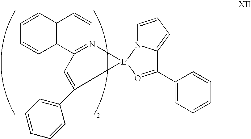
C12=C(C3=N(C=C1)[Ir]1(C(C4=CC=CC=C4)=C3)O=C(C3=CC=CC=C3)C3=CC=CN13)C=CC=C2
